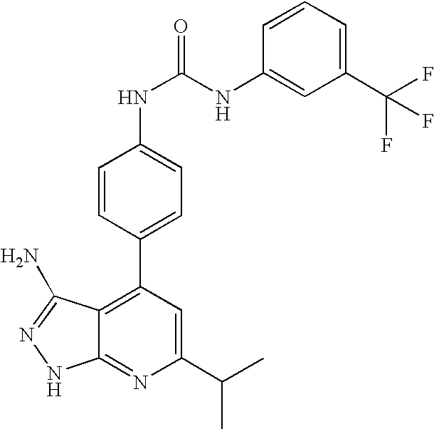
C1=CC(C2=C3C(=NC(C(C)C)=C2)NN=C3N)=CC=C1NC(=O)NC1=CC(C(F)(F)F)=CC=C1
